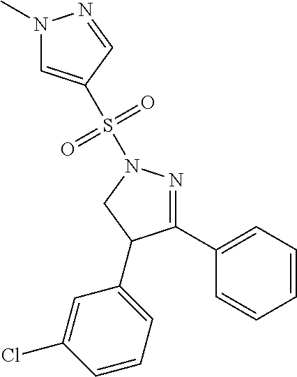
N1(C)C=C(S(N2N=C(C3=CC=CC=C3)C(C3=CC=CC(Cl)=C3)C2)(=O)=O)C=N1
